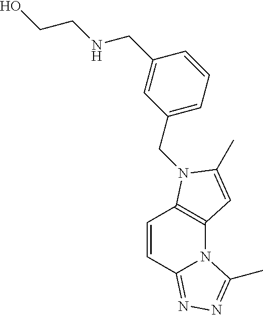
C1=CC2=NN=C(C)N2C2=C1N(CC1=CC=CC(CNCCO)=C1)C(C)=C2
